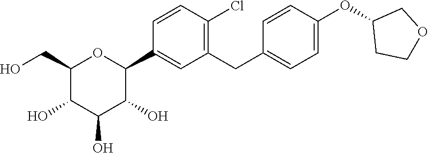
C1=C(OC2CCOC2)C=CC(CC2=C(Cl)C=CC(C3OC(CO)C(O)C(O)C3O)=C2)=C1
